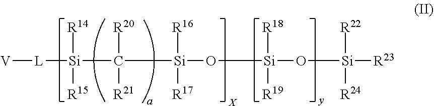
[V][L][Si](C([Si](O[Si](O[Si]([R23])([R22])[R24])([R18])[R19])([R16])[R17])([R20])[R21])([R14])[R15]
